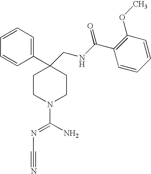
C1=CC=CC(C2(CNC(C3=C(OC)C=CC=C3)=O)CCN(C(N)=NC#N)CC2)=C1
